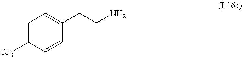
C1=C([CF3])C=CC(CCN)=C1
